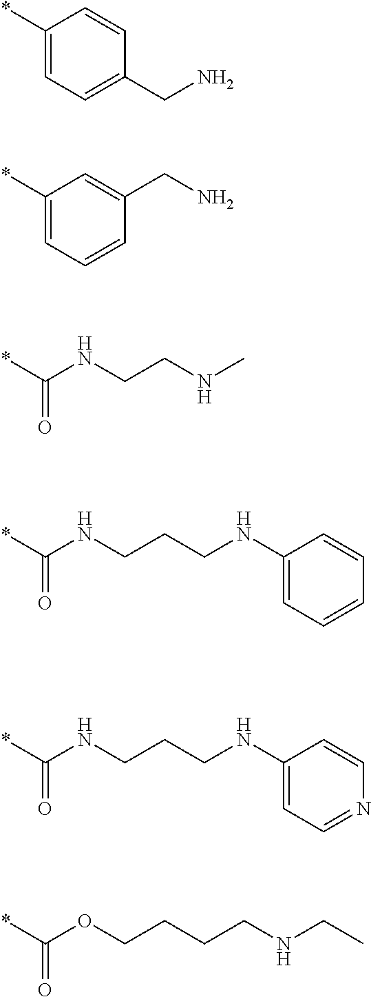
*C1=CC=C(CN)C=C1.*C1=CC=CC(CN)=C1.*C(NCCNC)=O.*C(NCCCNC1=CC=CC=C1)=O.*C(NCCCNC1=CC=NC=C1)=O.*C(OCCCCNCC)=O
